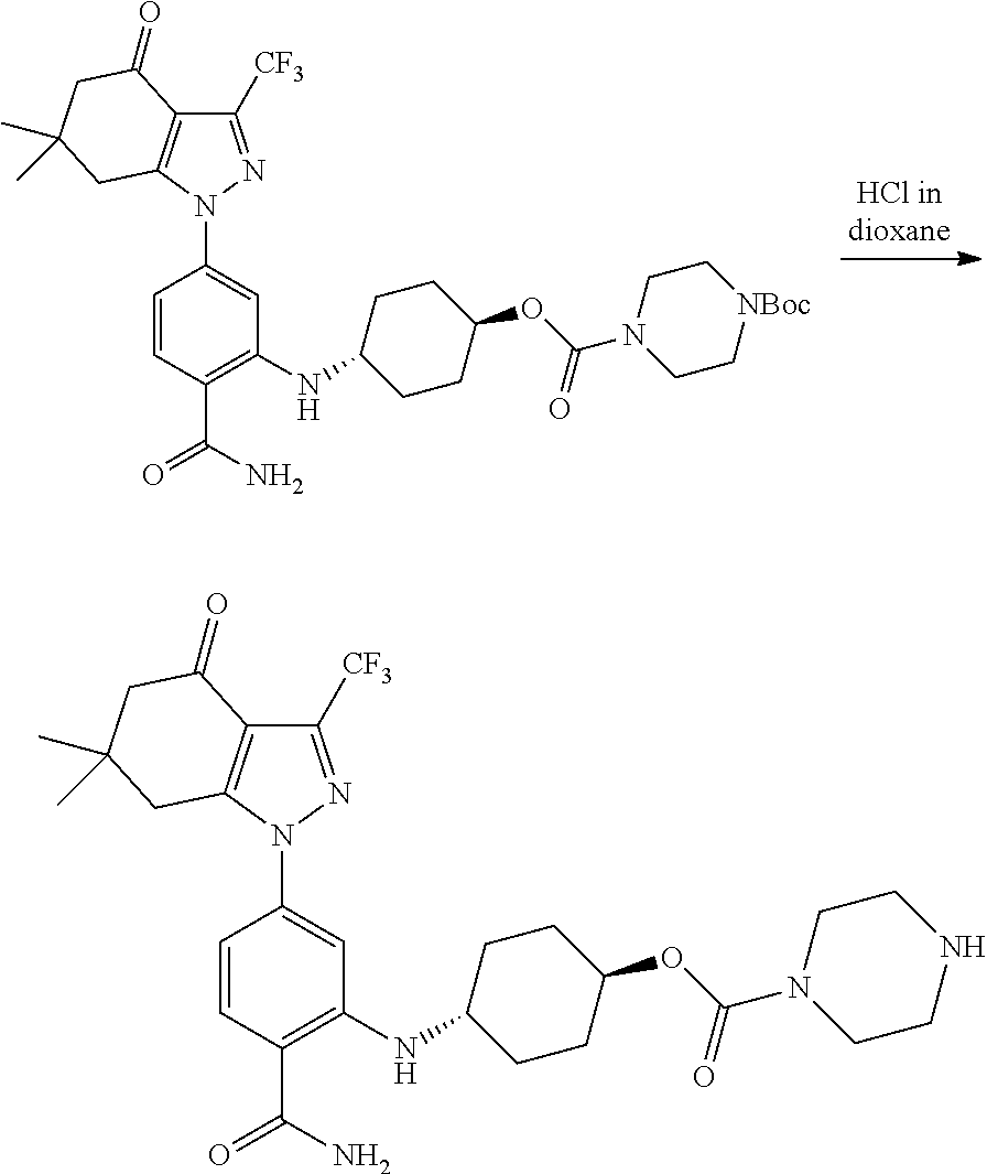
C1=CC(C(N)=O)=C(NC2CCC(OC(N3CCNCC3)=O)CC2)C=C1N1N=C([CF3])C2=C1CC(C)(C)CC2=O.C1=CC(C(N)=O)=C(NC2CCC(OC(N3CC[NBoc]CC3)=O)CC2)C=C1N1N=C([CF3])C2=C1CC(C)(C)CC2=O
